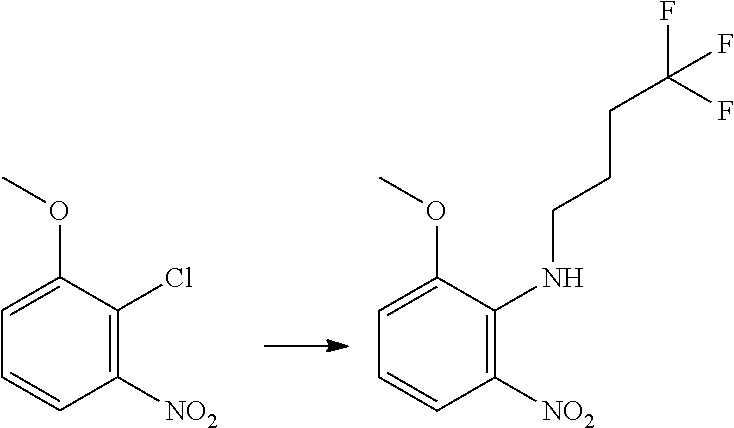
C1([NO2])=C(Cl)C(OC)=CC=C1.C1([NO2])=C(NCCCC(F)(F)F)C(OC)=CC=C1
